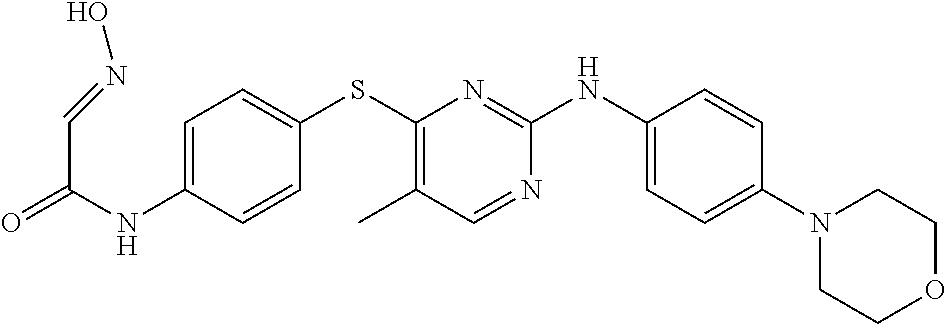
C1=C(NC(=O)C=NO)C=CC(SC2=C(C)C=NC(NC3=CC=C(N4CCOCC4)C=C3)=N2)=C1
